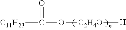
O([C2H4O][H])C([C11H23])=O
